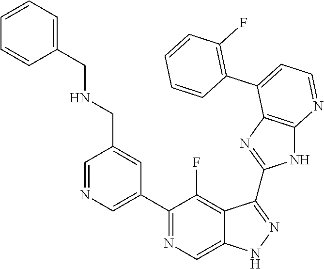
C1=NC=C(C2=NC=C3C(=C2F)C(C2=NC4=C(N2)N=CC=C4C2=C(F)C=CC=C2)=NN3)C=C1CNCC1=CC=CC=C1
